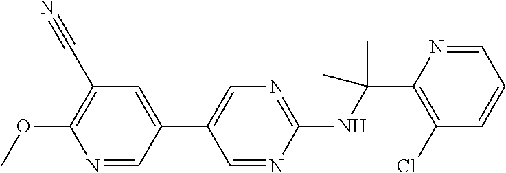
C1(C2=CN=C(NC(C)(C)C3=C(Cl)C=CC=N3)N=C2)=CC(C#N)=C(OC)N=C1
